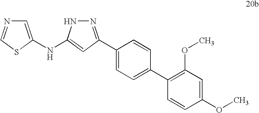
C1(C2=NNC(NC3=CN=CS3)=C2)=CC=C(C2=C(OC)C=C(OC)C=C2)C=C1
